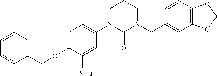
C1(COC2=CC=C(N3C(=O)N(CC4=CC5=C(C=C4)OCO5)CCC3)C=C2C)=CC=CC=C1
